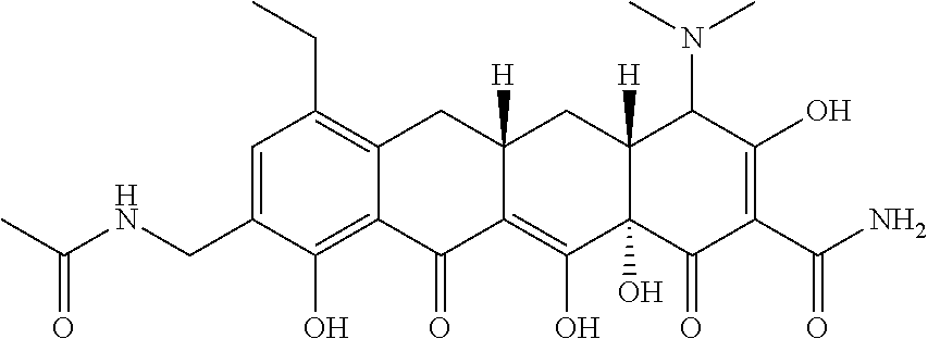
C1=C(CNC(C)=O)C(O)=C2C(=C1CC)CC1([H])C(=C(O)C3(O)C([H])(C1)C(N(C)C)C(O)=C(C(N)=O)C3=O)C2=O
